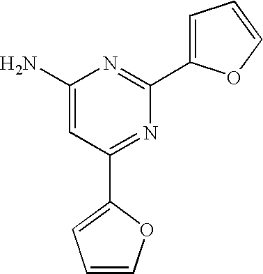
C1(N)=CC(C2=CC=CO2)=NC(C2=CC=CO2)=N1
